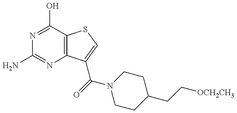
NC1=NC2=C(C(O)=N1)SC=C2C(=O)N1CCC(CC[OCH2CH3])CC1
